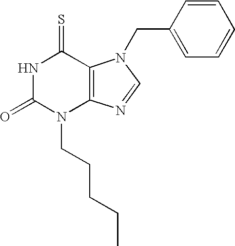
N1C(=O)N(CCCCC)C2=C(C1=S)N(CC1=CC=CC=C1)C=N2
